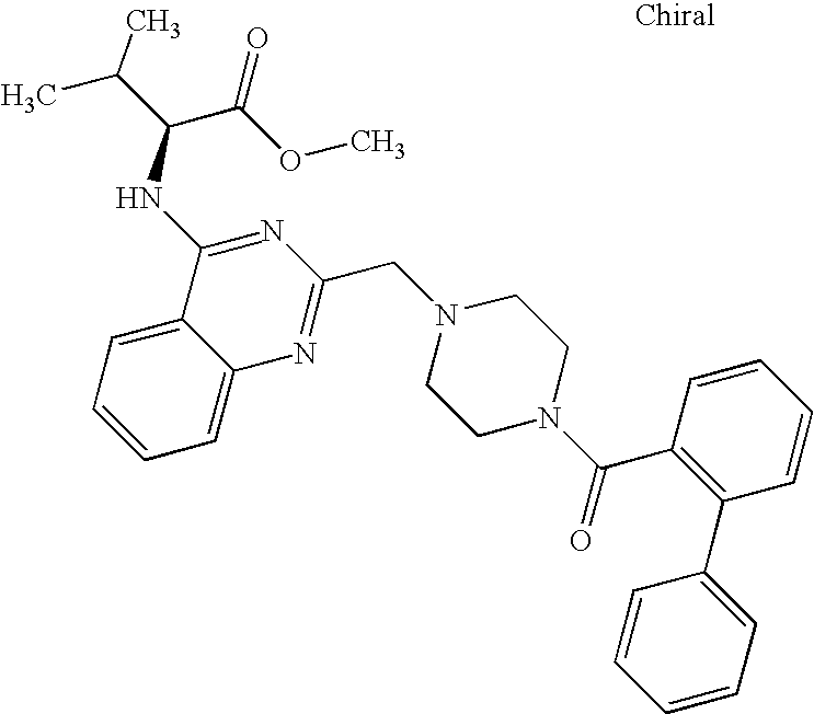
N1(CC2=NC3=CC=CC=C3C(NC(C(OC)=O)C(C)C)=N2)CCN(C(C2=C(C3=CC=CC=C3)C=CC=C2)=O)CC1
